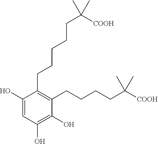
C1=C(O)C(CCCCCC(C)(C)[COOH])=C(CCCCC(C)(C)[COOH])C(O)=C1O
